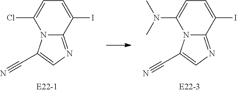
C1(I)=CC=C(Cl)N2C1=NC=C2C#N.C1(I)=CC=C(N(C)C)N2C1=NC=C2C#N
